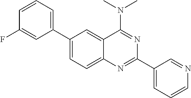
C1(C2=CC=CC(F)=C2)=CC=C2C(=C1)C(N(C)C)=NC(C1=CC=CN=C1)=N2
